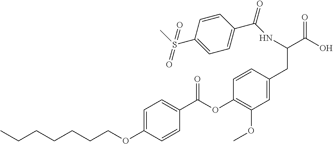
C1=C(OCCCCCCC)C=CC(C(OC2=C(OC)C=C(CC(C(O)=O)NC(C3=CC=C(S(C)(=O)=O)C=C3)=O)C=C2)=O)=C1
